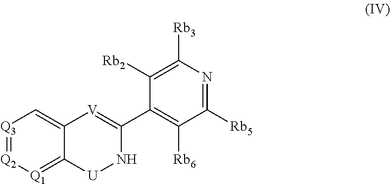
C1(C2=[V]C3=C[Q3]=[Q2][Q1]=C3[U]N2)=C([Rb6])C([Rb5])=NC([Rb3])=C1[Rb2]
